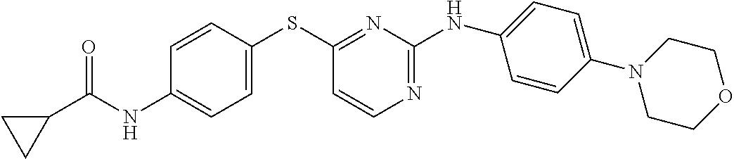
C1=CC(SC2=NC(NC3=CC=C(N4CCOCC4)C=C3)=NC=C2)=CC=C1NC(C1CC1)=O
